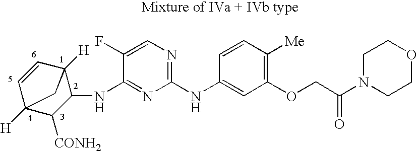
C1(NC2=CC(OCC(N3CCOCC3)=O)=C([Me])C=C2)=NC=C(F)C(NC2C3([H])C=CC([H])(C2[CONH2])C3)=N1
